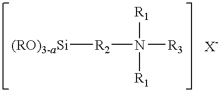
N([R1])([R1])([R3])[R2][(RO)3-aSi]
